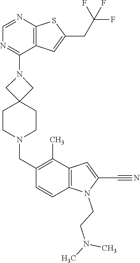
C12=C(C=C(CC(F)(F)F)S1)C(N1CC3(CCN(CC4=C(C)C5=C(C=C4)N(CCN(C)C)C(C#N)=C5)CC3)C1)=NC=N2
